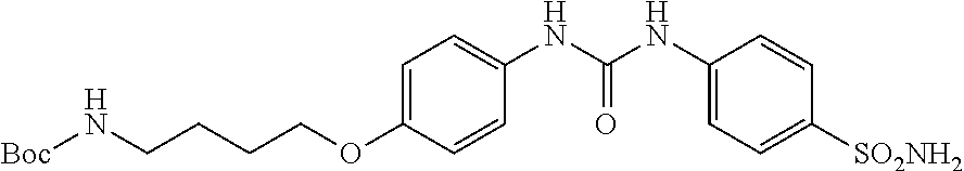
C(CCCOC1=CC=C(NC(NC2=CC=C([SO2NH2])C=C2)=O)C=C1)N[Boc]
